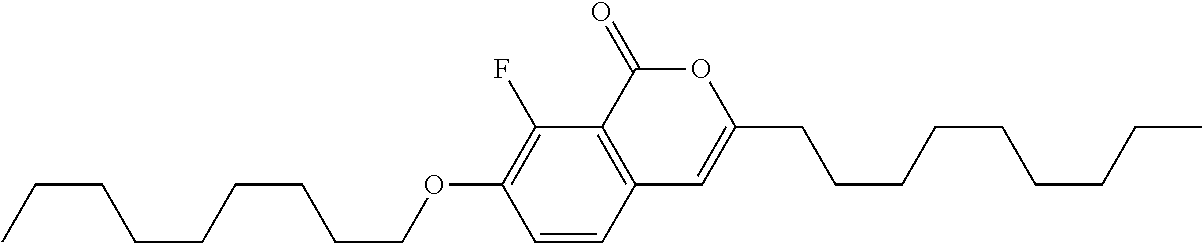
C1=CC2=C(C(F)=C1OCCCCCCCCC)C(=O)OC(CCCCCCCCC)=C2
